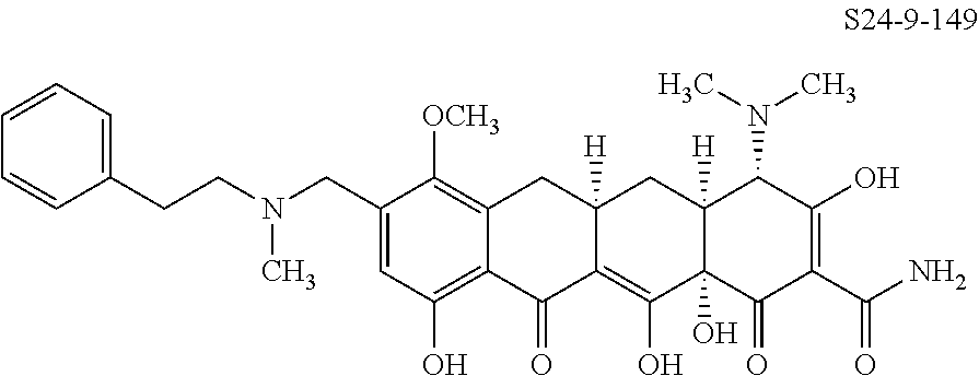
C1=C(CN(CCC2=CC=CC=C2)C)C([OCH3])=C2C(=C1O)C(=O)C1=C(O)C3(O)C([H])(CC1([H])C2)C(N(C)C)C(O)=C(C(N)=O)C3=O
